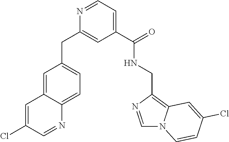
C1=NC(CC2=CC=C3C(=C2)C=C(Cl)C=N3)=CC(C(=O)NCC2=C3N(C=N2)C=CC(Cl)=C3)=C1
